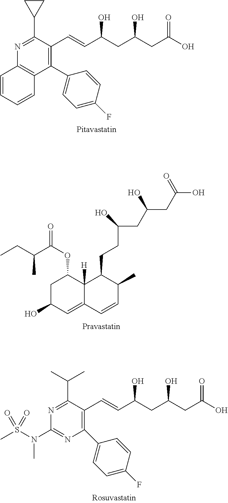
C1(C2CC2)=NC2=C(C(C3=CC=C(F)C=C3)=C1C=CC(CC(CC(=O)O)O)O)C=CC=C2.C1C(O)C=C2C([H])(C1OC(=O)C(CC)C)C(CCC(O)CC(CC(O)=O)O)C(C)C=C2.C1(C(C)C)=NC(N(C)S(C)(=O)=O)=NC(C2=CC=C(F)C=C2)=C1C=CC(CC(CC(O)=O)O)O
